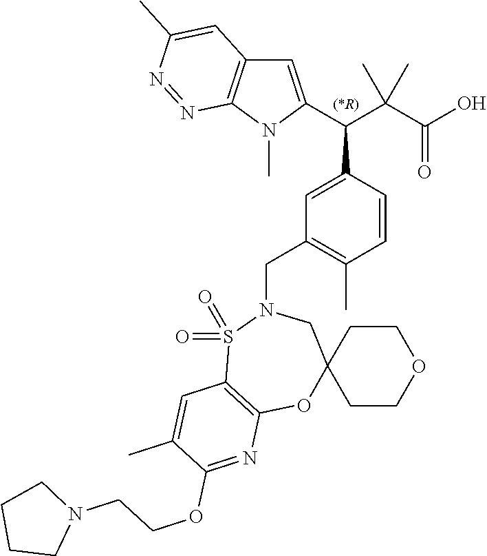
C1=C(C(C(C(O)=O)(C)C)C2=CC(CN3CC4(CCOCC4)OC4=C(S3(=O)=O)C=C(C)C(OCCN3CCCC3)=N4)=C(C)C=C2)N(C)C2=C1C=C(C)N=N2
